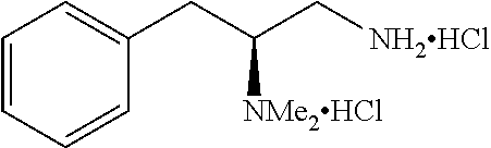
C1=CC=CC(CC(C[NH2HCl])[NMe2HCl])=C1
